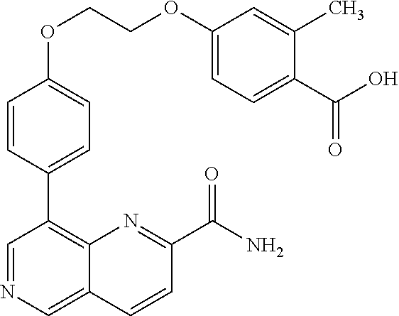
C1(OCCOC2=CC=C(C(O)=O)C(C)=C2)=CC=C(C2=C3C(=CN=C2)C=CC(C(N)=O)=N3)C=C1
